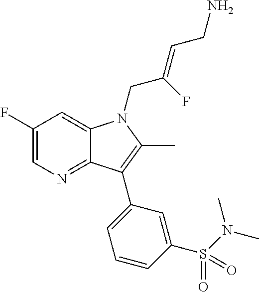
C1(F)=CN=C2C(=C1)N(CC(=CCN)F)C(C)=C2C1=CC=CC(S(N(C)C)(=O)=O)=C1
